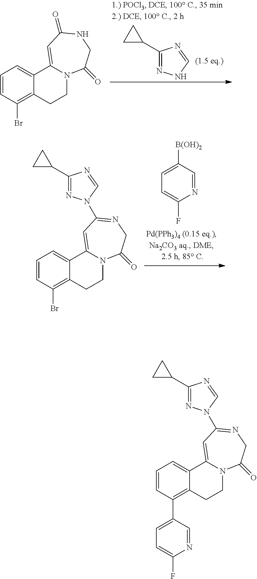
C1=CC(Br)=C2C(=C1)C1=CC(=O)NCC(=O)N1CC2.C1(C2CC2)=NNC=N1.C1=CC(Br)=C2C(=C1)C1=CC(N3N=C(C4CC4)N=C3)=NCC(=O)N1CC2.C1([B(OH)2])=CC=C(F)N=C1.C1=CC(C2=CC=C(F)N=C2)=C2C(=C1)C1=CC(N3N=C(C4CC4)N=C3)=NCC(=O)N1CC2
